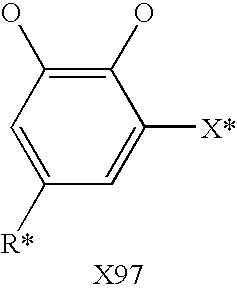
C1=C([X*])C(O)=C(O)C=C1[R*]
